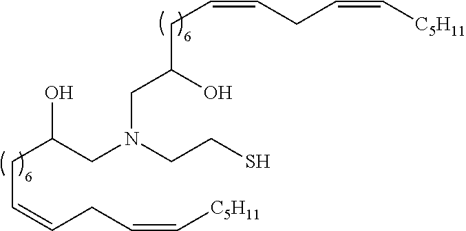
C(C(CN(CCS)CC(CC=CCC=C[C5H11])O)O)C=CCC=C[C5H11]
